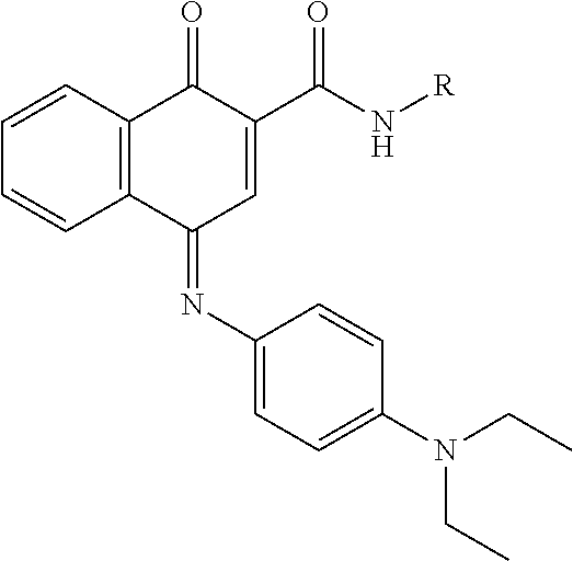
C1=CC2=C(C=C1)C(=NC1=CC=C(N(CC)CC)C=C1)C=C(C(N[R])=O)C2=O
